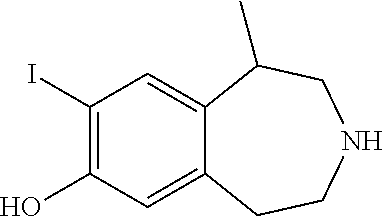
C1(I)=C(O)C=C2C(=C1)C(C)CNCC2
